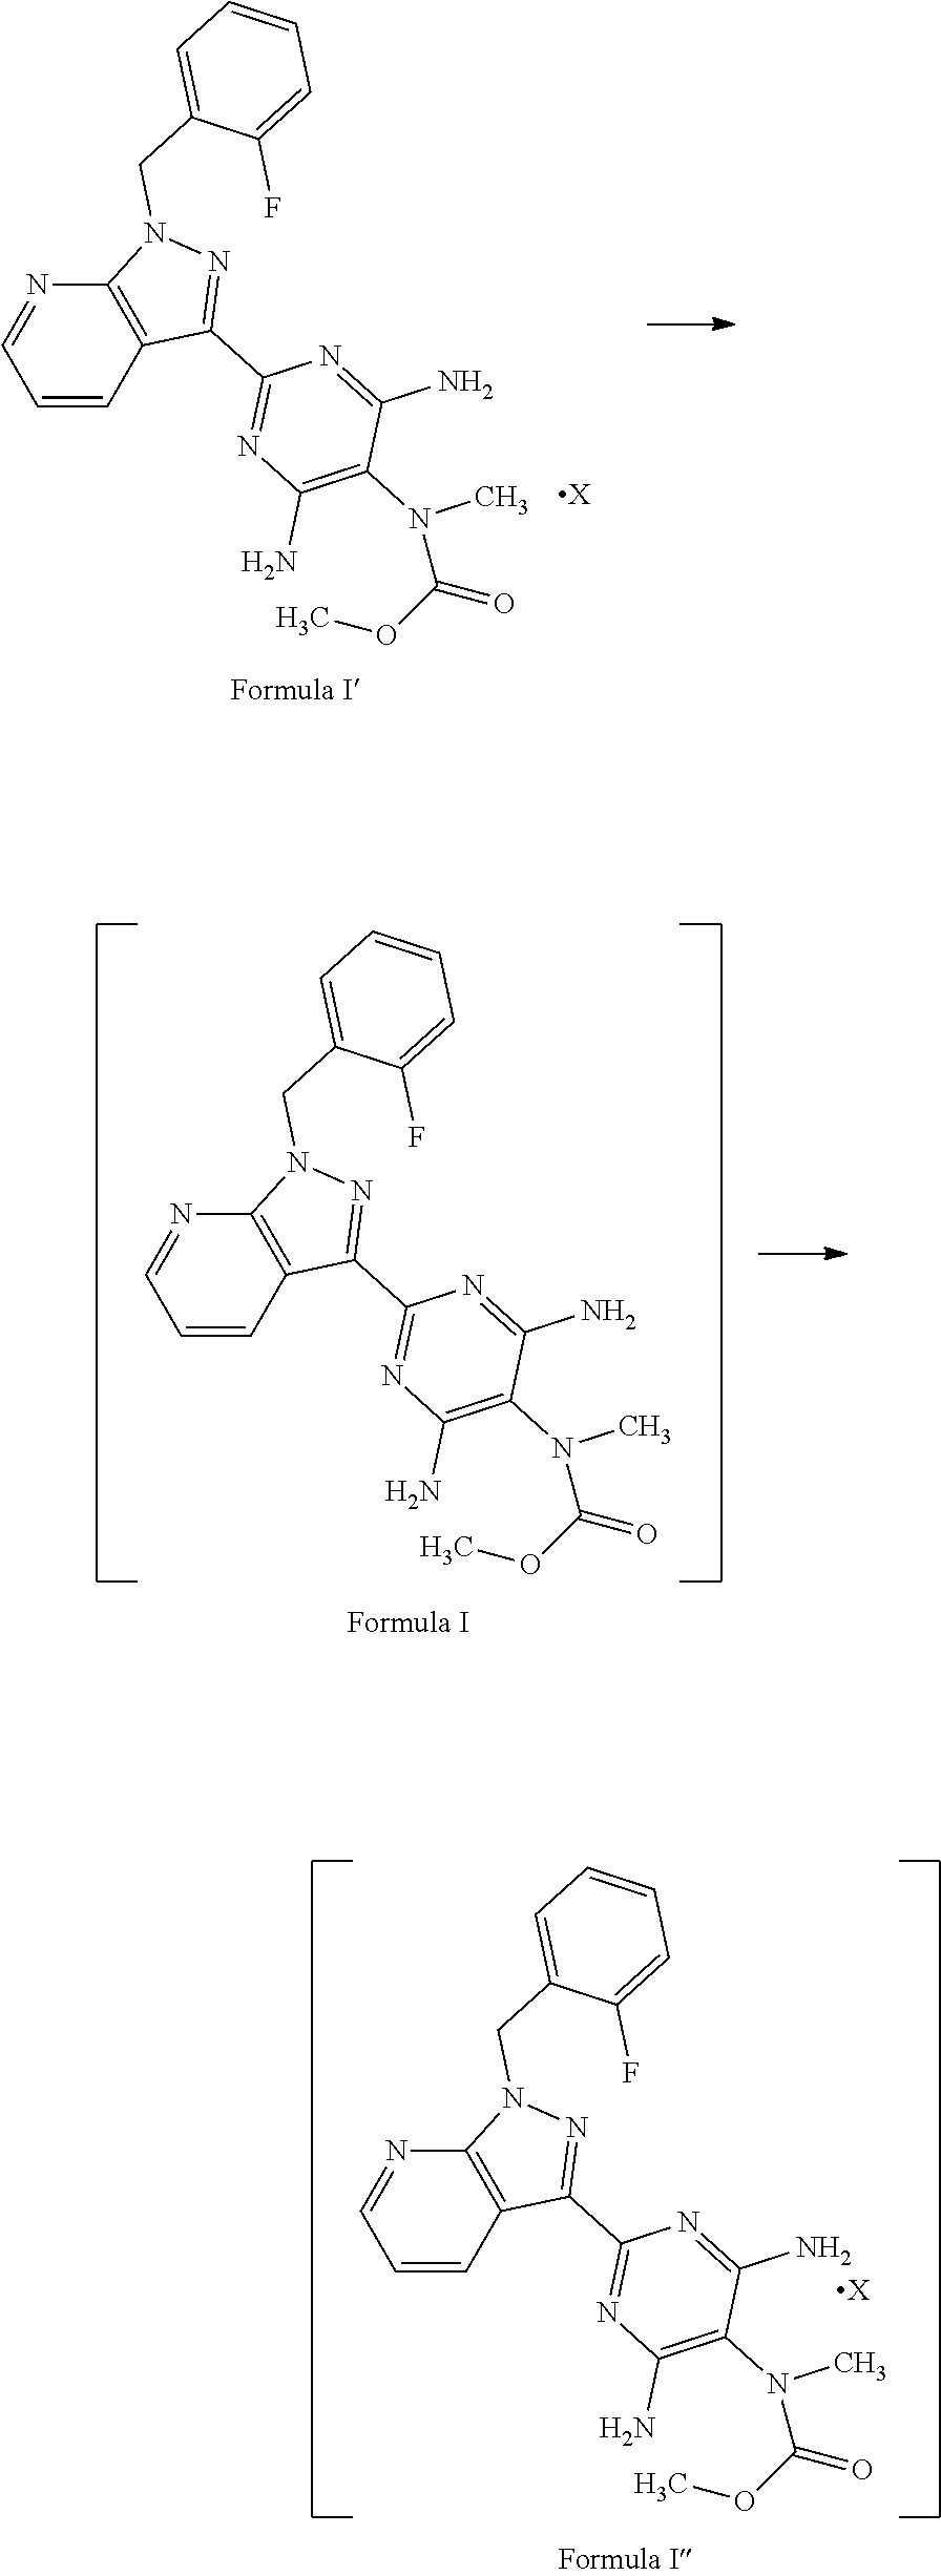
C1=CC2=C(N=C1)N(CC1=CC=CC=C1F)N=C2C1=NC(N)=C(N(C)C(OC)=O)C(N)=N1.C1=CC2=C(N=C1)N(CC1=CC=CC=C1F)N=C2C1=NC(N)=C(N(C)C(OC)=O)C(N)=N1.[X].C1=CC2=C(N=C1)N(CC1=CC=CC=C1F)N=C2C1=NC(N)=C(N(C)C(OC)=O)C(N)=N1.[X]
